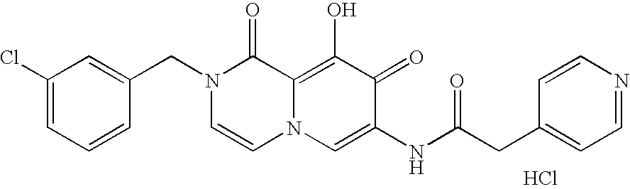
C1=C(CN2C=CN3C(=C(O)C(=O)C(NC(CC4=CC=NC=C4)=O)=C3)C2=O)C=CC=C1Cl.Cl
